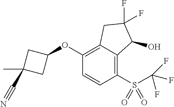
O(C1=C2C(=C(S(C(F)(F)F)(=O)=O)C=C1)C(O)C(F)(F)C2)C1CC(C)(C#N)C1
